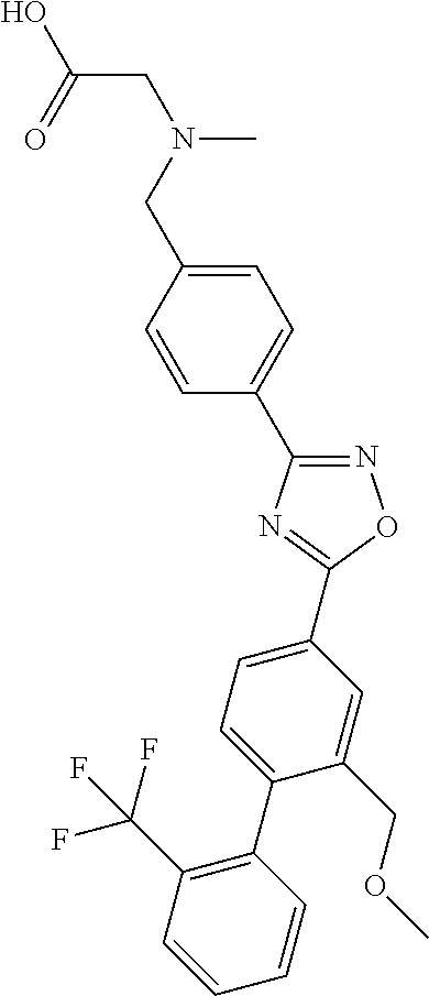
C(CN(C)CC1=CC=C(C2=NOC(C3=CC=C(C4=C(C(F)(F)F)C=CC=C4)C(COC)=C3)=N2)C=C1)(=O)O
